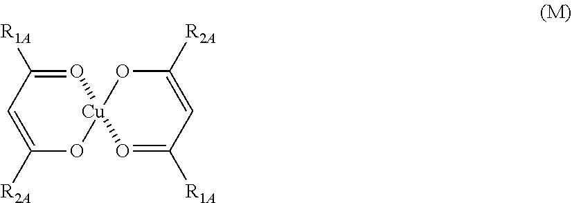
O1=C([R1A])C=C([R2A])O[Cu]12OC([R2A])=CC([R1A])=O2
